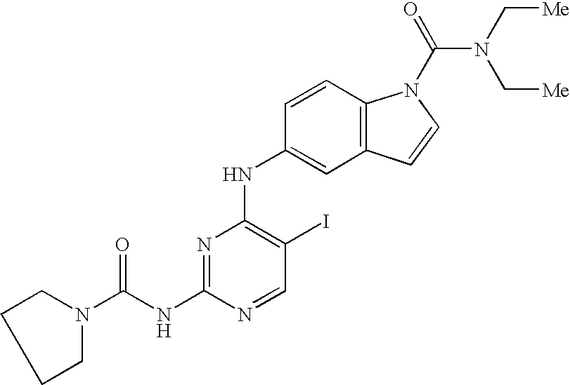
N1(C(NC2=NC(NC3=CC4=C(C=C3)N(C(=O)N(C[Me])C[Me])C=C4)=C(I)C=N2)=O)CCCC1
